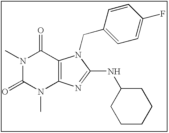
N1(C)C(=O)N(C)C2=C(C1=O)N(CC1=CC=C(F)C=C1)C(NC1CCCCC1)=N2
